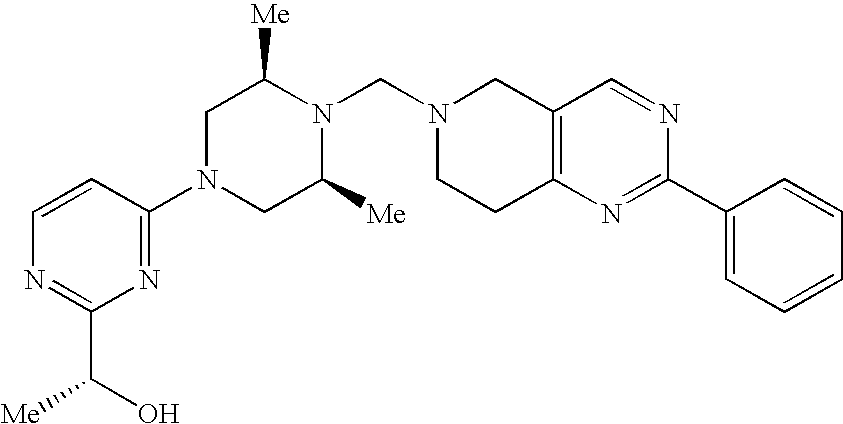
C1=CC(N2CC([Me])N(CN3CCC4=C(C3)C=NC(C3=CC=CC=C3)=N4)C([Me])C2)=NC(C(O)[Me])=N1
